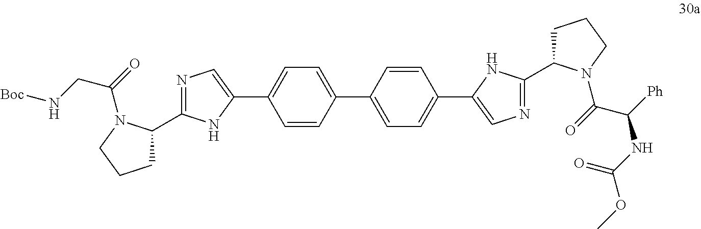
C1=CC(C2=CC=C(C3=CN=C(C4CCCN4C(=O)C([Ph])NC(OC)=O)N3)C=C2)=CC=C1C1=CN=C(C2CCCN2C(=O)CN[Boc])N1
